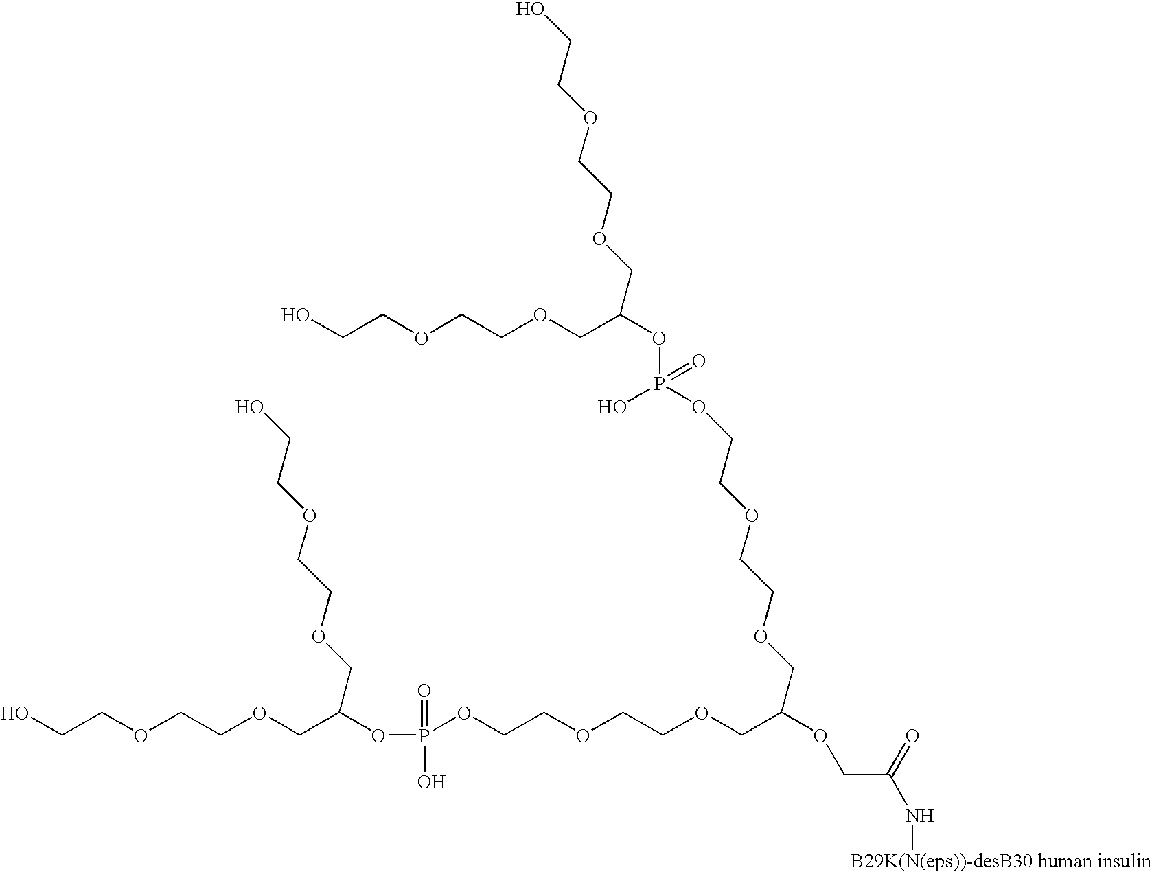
OCCOCCOCC(COCCOCCO)OP(OCCOCCOCC(COCCOCCOP(O)(OC(COCCOCCO)COCCOCCO)=O)OCC(=O)N[B29K(N(eps))-desB30 human insulin])(=O)O
